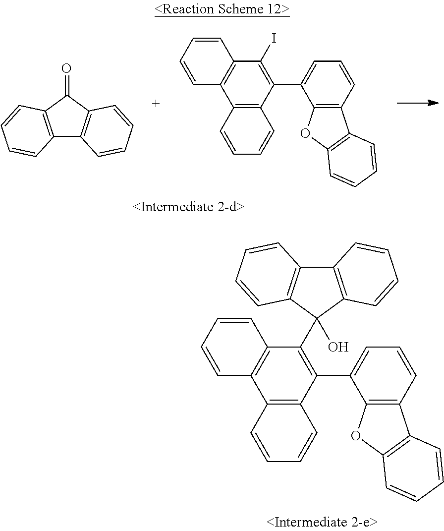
C12=C(C(=O)C3=C1C=CC=C3)C=CC=C2.C12=C(OC3=C1C=CC=C3)C(C1=C(I)C3=C(C4=C1C=CC=C4)C=CC=C3)=CC=C2.C12=C(OC3=C1C=CC=C3)C(C1=C(C3(O)C4=C(C5=C3C=CC=C5)C=CC=C4)C3=C(C4=C1C=CC=C4)C=CC=C3)=CC=C2
